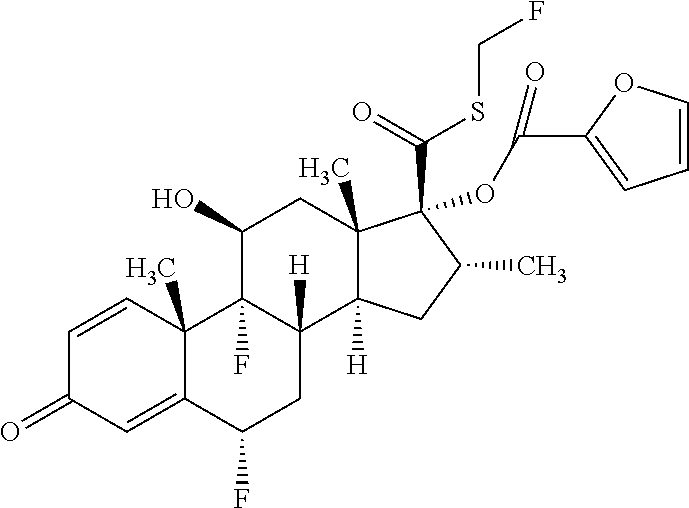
C1=CC2(C)C(=CC1=O)C(F)CC1([H])C2(F)C(O)CC2(C)C1([H])CC(C)C2(C(=O)SCF)OC(C1=CC=CO1)=O
